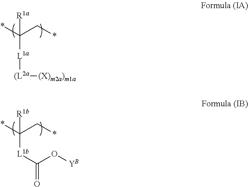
[L1a](C(*)(C*)[R1a])[(L2a][(X)m2a)m1a].[L1b](C(*)(C*)[R1b])C(=O)O[YB]
